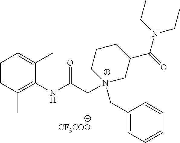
[CF3COO].C1=CC(C)=C(NC(C[N+]2(CC3=CC=CC=C3)CC(C(=O)N(CC)CC)CCC2)=O)C(C)=C1
